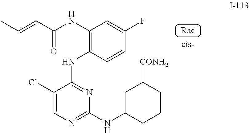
C1(Cl)=CN=C(NC2CCCC([CONH2])C2)N=C1NC1=C(NC(C=CC)=O)C=C(F)C=C1
